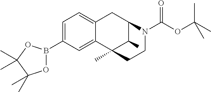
C1=C(B2OC(C)(C)C(C)(C)O2)C=C2C(=C1)CC1C(C)C2(C)CCN1C(=O)OC(C)(C)C
